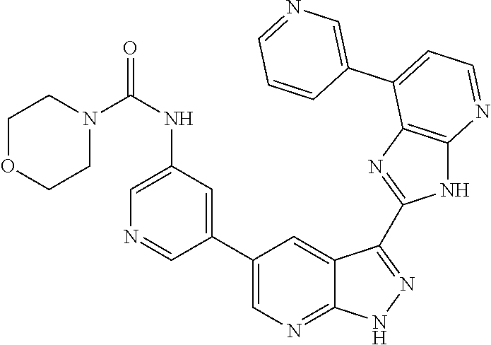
C1(NC(N2CCOCC2)=O)=CN=CC(C2=CN=C3C(=C2)C(C2=NC4=C(N2)N=CC=C4C2=CN=CC=C2)=NN3)=C1
